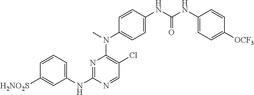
N1=C(NC2=CC=CC([H2NO2S])=C2)N=CC(Cl)=C1N(C)C1=CC=C(NC(NC2=CC=C([OCF3])C=C2)=O)C=C1
